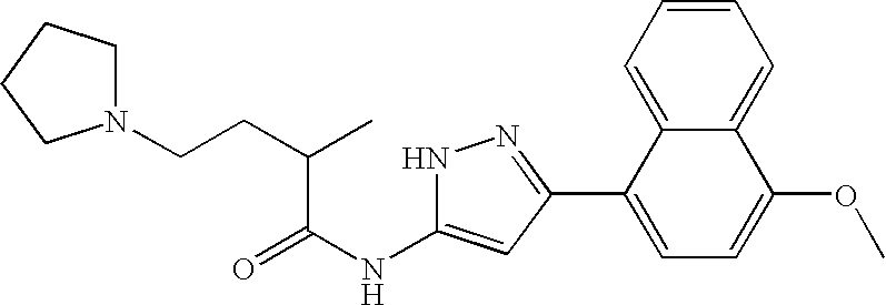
C1(C2=NNC(NC(=O)C(CCN3CCCC3)C)=C2)=CC=C(OC)C2=CC=CC=C12
